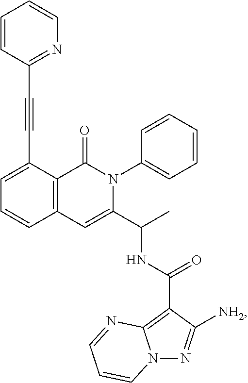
C1=C(C#CC2=NC=CC=C2)C2=C(C=C1)C=C(C(C)NC(C1=C3N(N=C1[NH2])C=CC=N3)=O)N(C1=CC=CC=C1)C2=O
